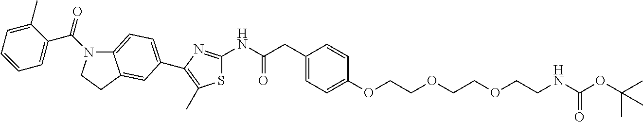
C1=C(C)C(C(N2C3=CC=C(C4=C(C)SC(NC(CC5=CC=C(OCCOCCOCCNC(OC(C)(C)C)=O)C=C5)=O)=N4)C=C3CC2)=O)=CC=C1
